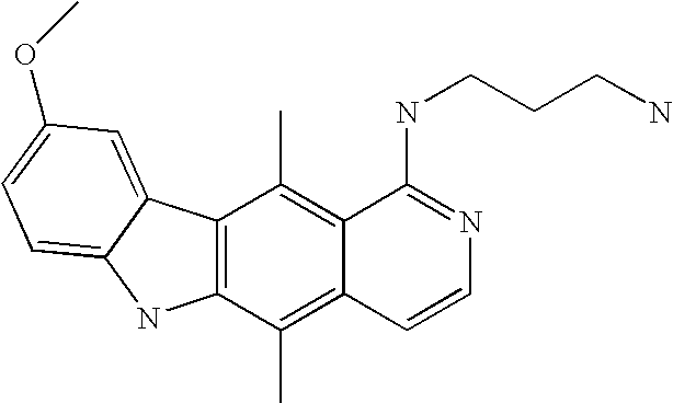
C12=C(C(C)=C3C(=C1C)C(NCCCN)=NC=C3)NC1=CC=C(OC)C=C21
